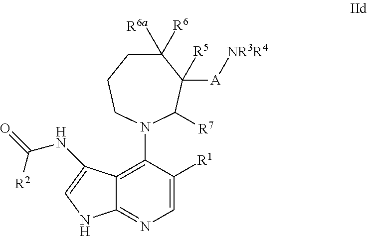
C1=C([R1])C(N2C([R7])C([R5])([A][NR3R4])C([R6a])([R6])CCC2)=C2C(=N1)NC=C2NC(=O)[R2]
